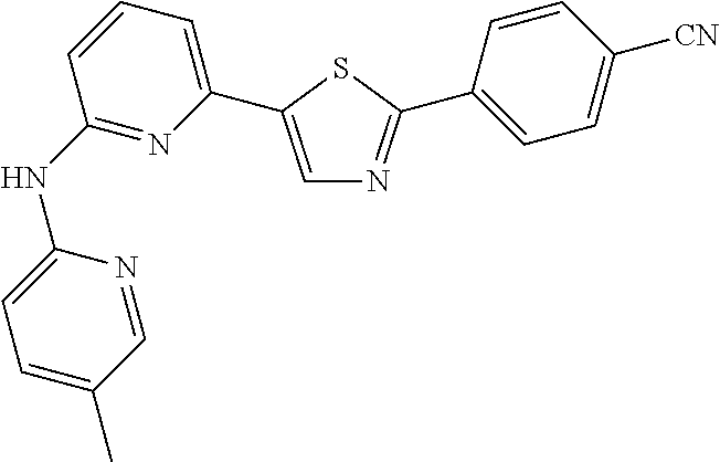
C1(C)=CC=C(NC2=NC(C3=CN=C(C4=CC=C([CN])C=C4)S3)=CC=C2)N=C1
